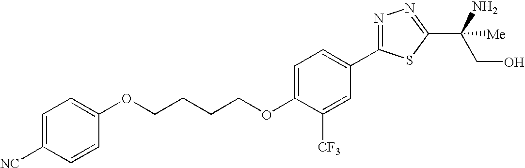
C1=C([NC])C=CC(OCCCCOC2=CC=C(C3=NN=C(C(N)(CO)[Me])S3)C=C2[CF3])=C1
